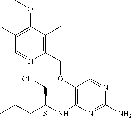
C1(OCC2=C(C)C(OC)=C(C)C=N2)=C(NC(CCC)CO)N=C(N)N=C1.S
